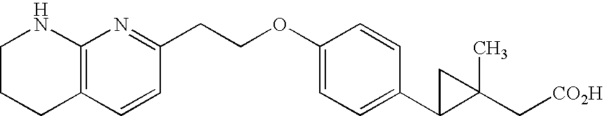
C1CCC2=C(N1)N=C(CCOC1=CC=C(C3C(C[CO2H])(C)C3)C=C1)C=C2
